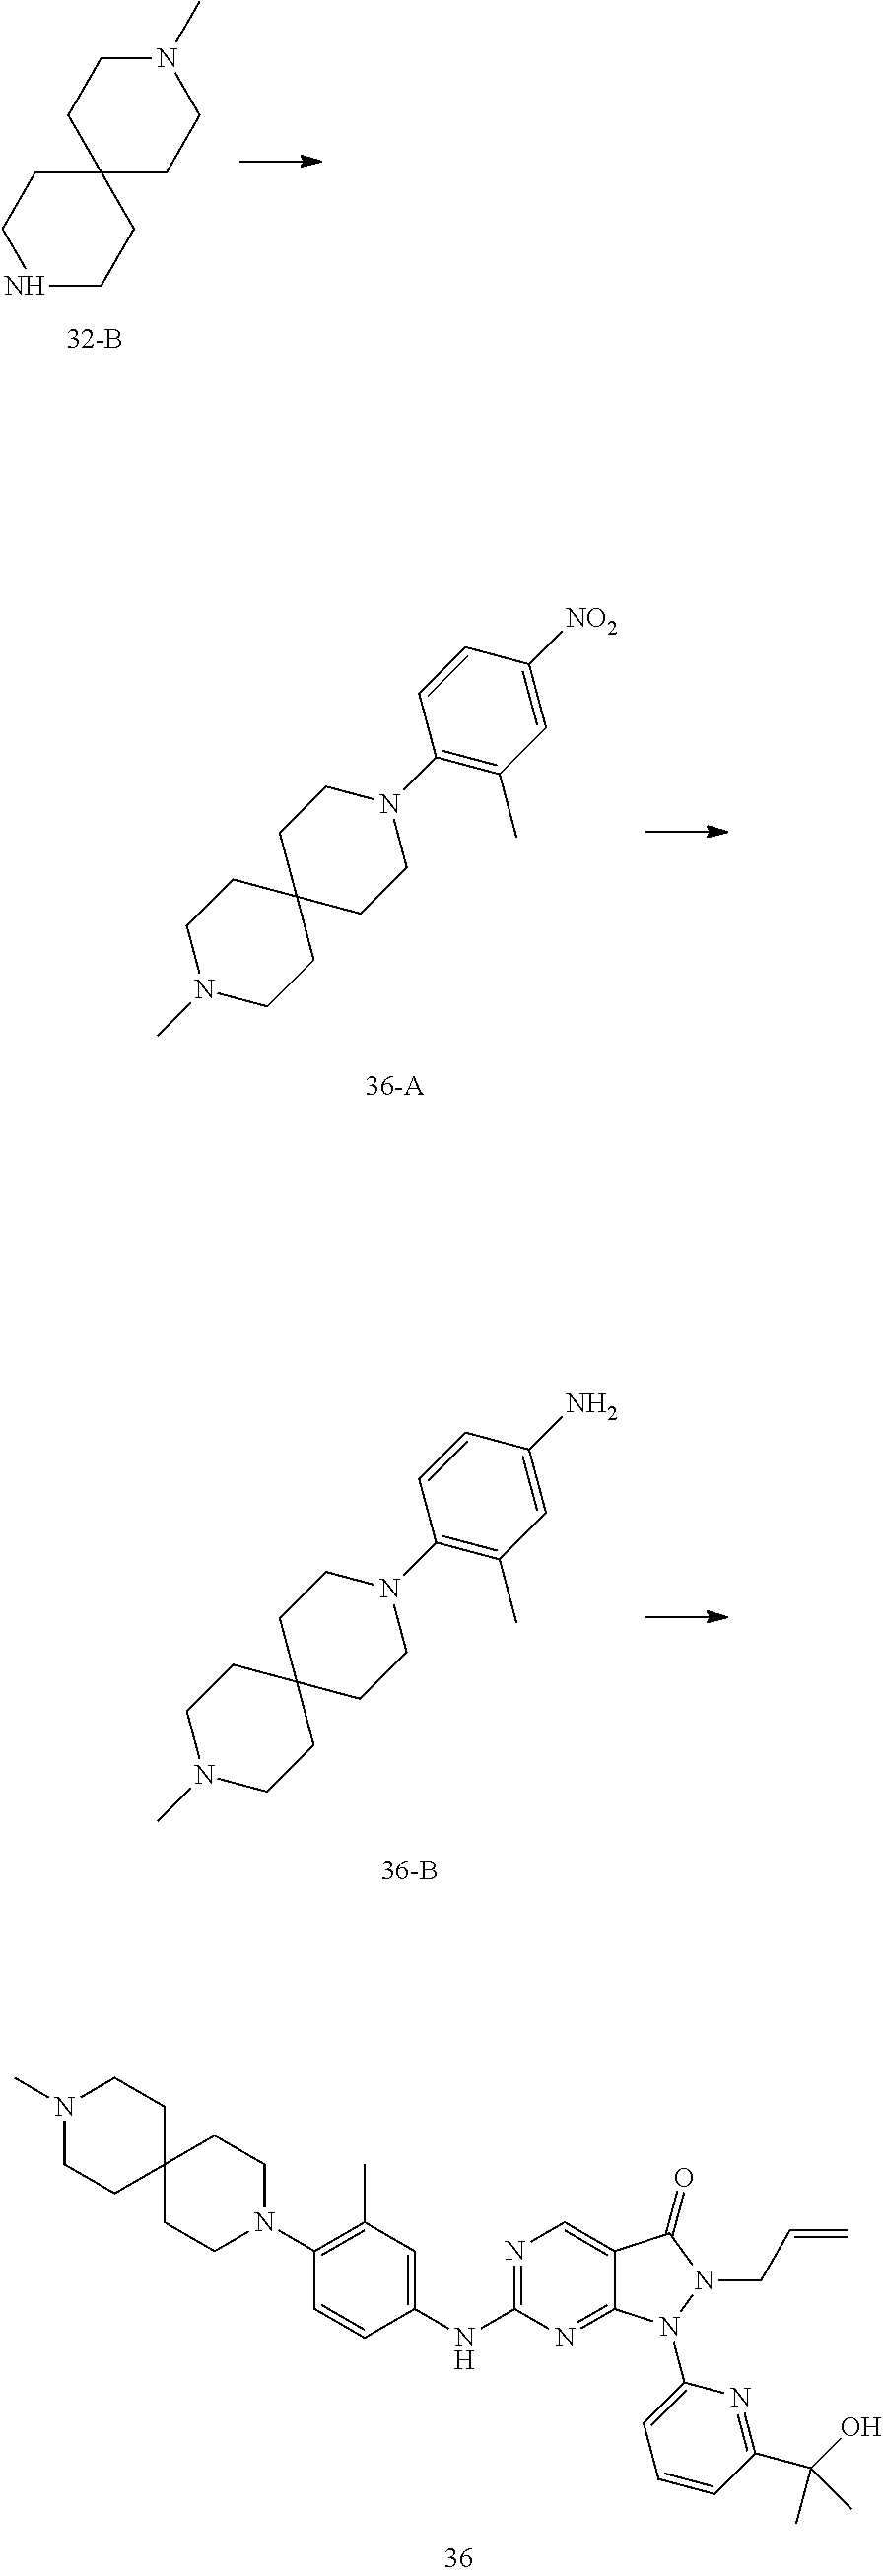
C1NCCC2(C1)CCN(C)CC2.N1(C)CCC2(CC1)CCN(C1=C(C)C=C([NO2])C=C1)CC2.N1(C)CCC2(CC1)CCN(C1=C(C)C=C(N)C=C1)CC2.C1(N2CCC3(CC2)CCN(C)CC3)=C(C)C=C(NC2=NC=C3C(=N2)N(C2=CC=CC(C(O)(C)C)=N2)N(CC=C)C3=O)C=C1
